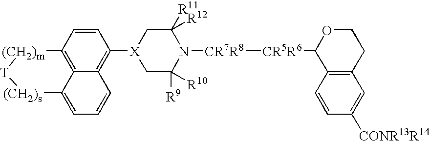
C1=CC2=C3C(=C1[X]1CC([R9])([R10])N([CR7R8][CR5R6]C4C5=C(CCO4)C=C([CONR13R14])C=C5)C([R11])([R12])C1)C=CC=C3[(CH2)s][T][(CH2)m]2
